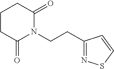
C(CN1C(=O)CCCC1=O)C1=NSC=C1
